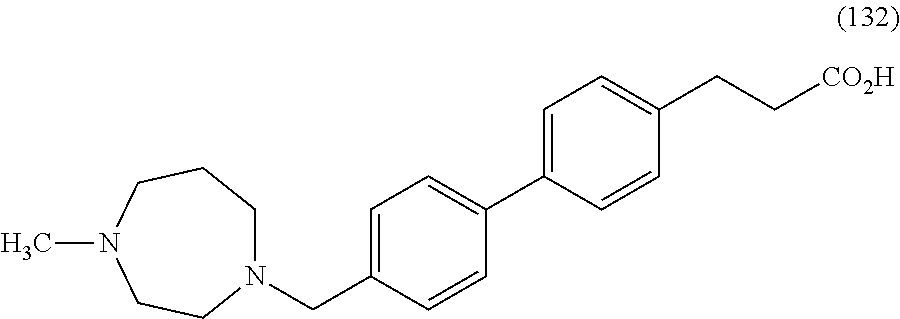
N1(CC2=CC=C(C3=CC=C(CC[CO2H])C=C3)C=C2)CCCN(C)CC1
